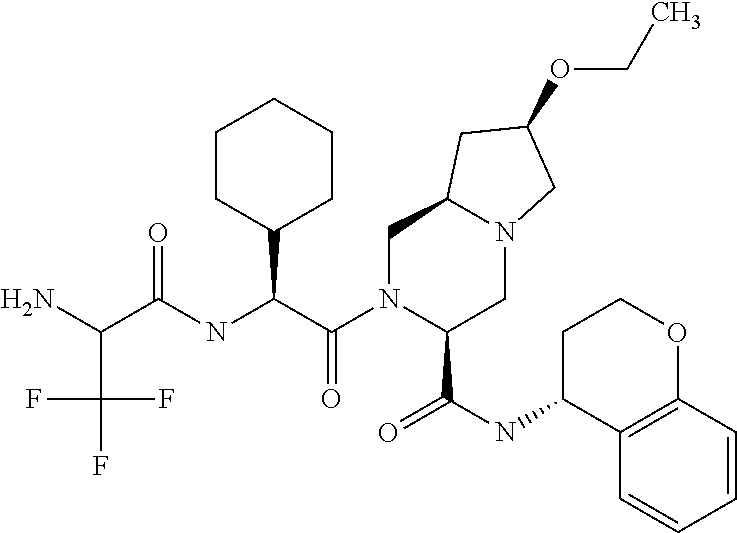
C(C(=O)NC(C(N1C(C(NC2C3=C(OCC2)C=CC=C3)=O)CN2C(C1)CC(OCC)C2)=O)C1CCCCC1)(N)C(F)(F)F
